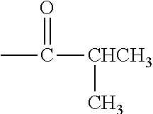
CC([CHCH3]C)=O
